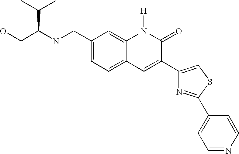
C1(CNC(CO)C(C)C)=CC=C2C(=C1)N([H])C(=O)C(C1=CSC(C3=CC=NC=C3)=N1)=C2
